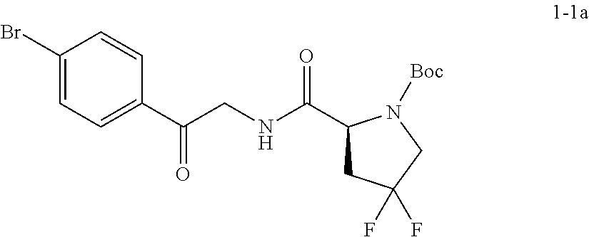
C1(C(NCC(C2=CC=C(Br)C=C2)=O)=O)CC(F)(F)CN1[Boc]
